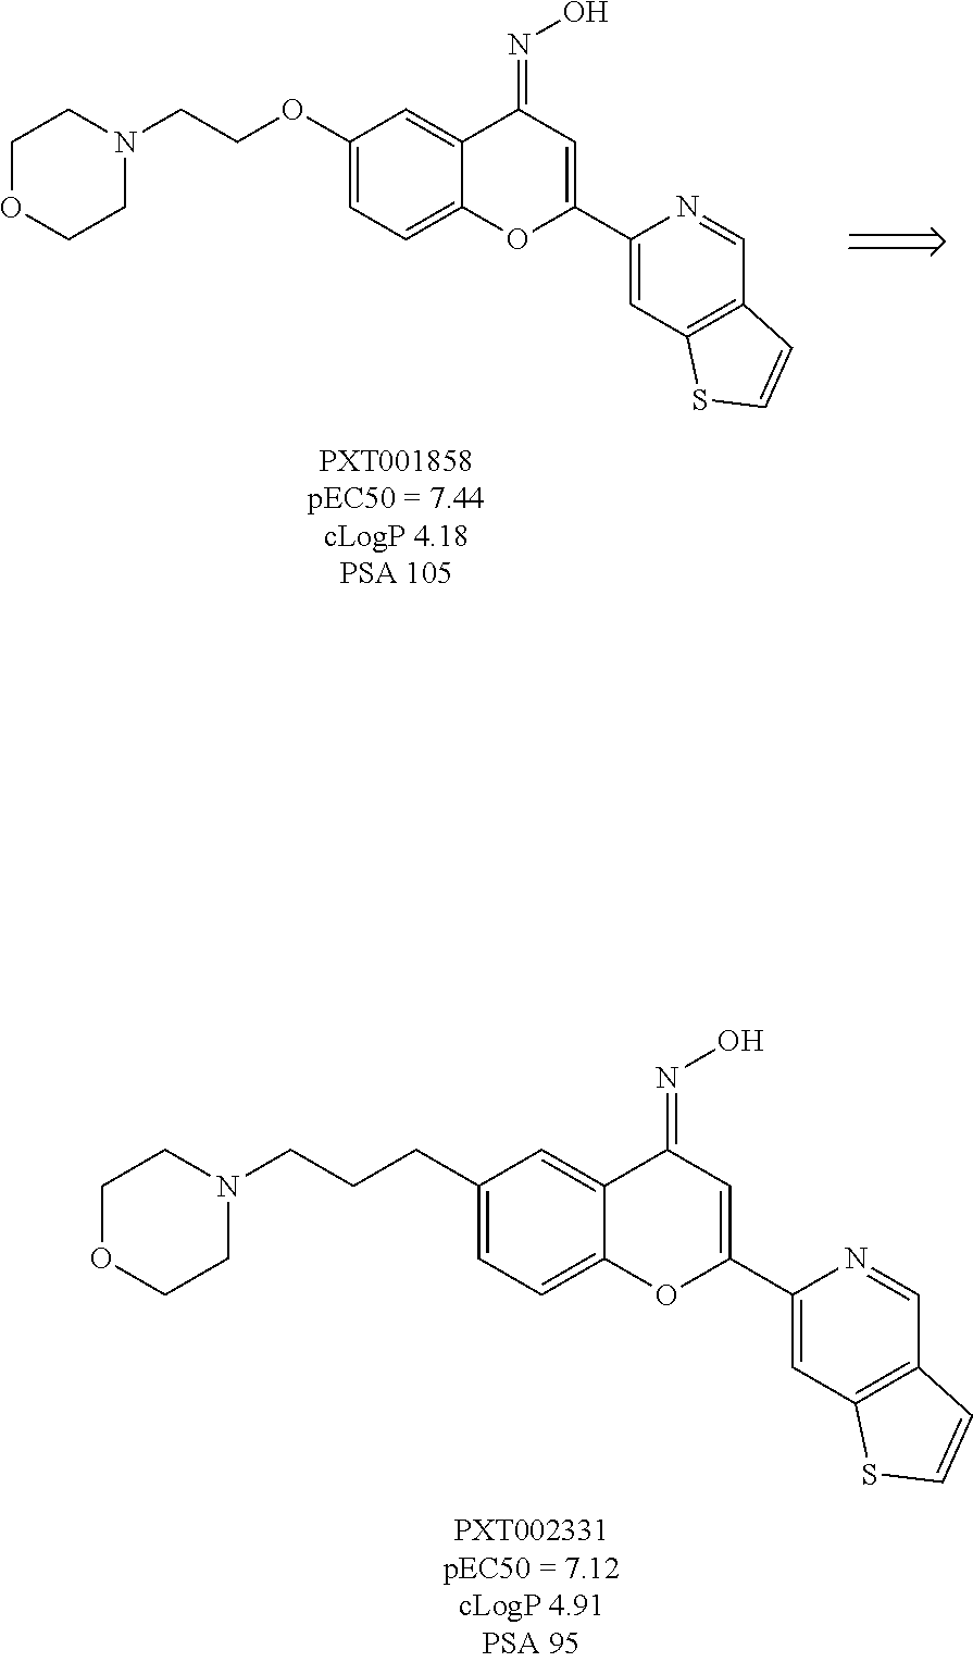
C1OCCN(CCCC2=CC=C3C(=C2)C(=NO)C=C(C2=CC4=C(C=N2)C=CS4)O3)C1.C1OCCN(CCOC2=CC=C3C(=C2)C(=NO)C=C(C2=CC4=C(C=N2)C=CS4)O3)C1
